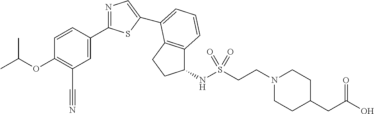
C1=CC(C2=NC=C(C3=CC=CC4=C3CCC4NS(CCN3CCC(CC(O)=O)CC3)(=O)=O)S2)=CC(C#N)=C1OC(C)C
